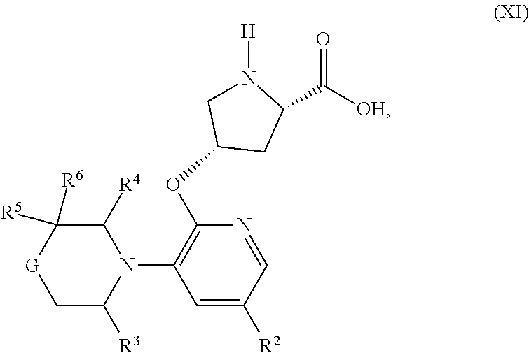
N1([H])CC(OC2=C(N3C([R4])C([R5])([R6])[G]CC3[R3])C=C([R2])C=N2)CC1C([OH])=O
